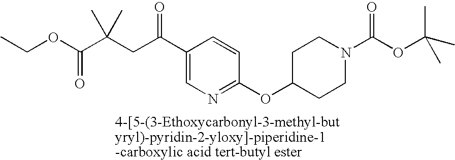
CCOC(C(C)(CC(=O)C1=CN=C(OC2CCN(C(OC(C)(C)C)=O)CC2)C=C1)C)=O
